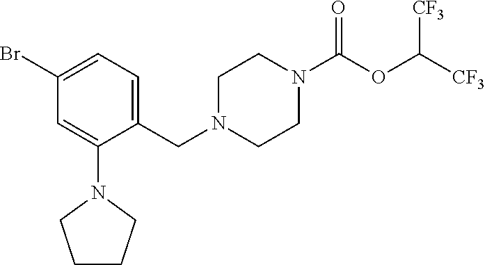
C1(Br)=CC=C(CN2CCN(C(OC([CF3])[CF3])=O)CC2)C(N2CCCC2)=C1
